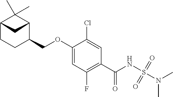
C1=C(OCC2C3C(C)(C)C(CC2)C3)C(Cl)=CC(C(NS(N(C)C)(=O)=O)=O)=C1F
